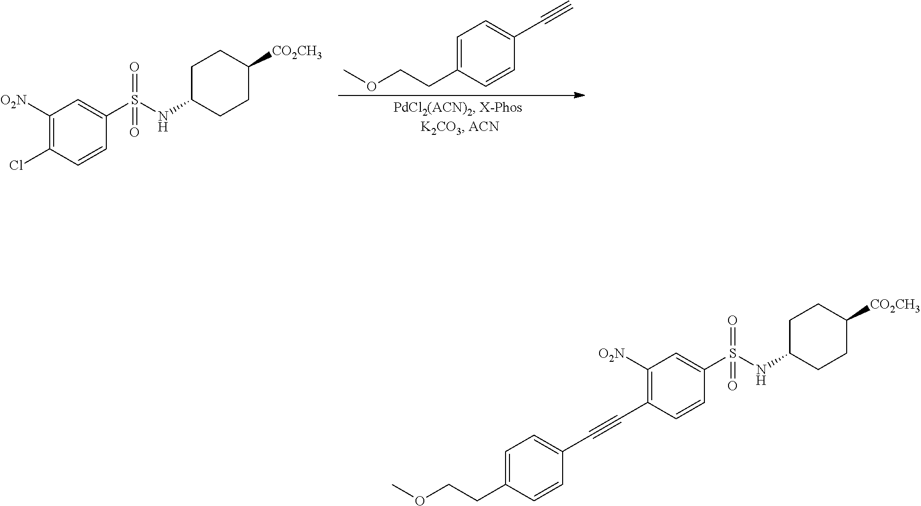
C1C(NS(=O)(=O)C2=CC([O2N])=C(Cl)C=C2)CCC([CO2CH3])C1.C1=C(CCOC)C=CC(C#C)=C1.C1C(NS(=O)(=O)C2=CC([O2N])=C(C#CC3=CC=C(CCOC)C=C3)C=C2)CCC([CO2CH3])C1
